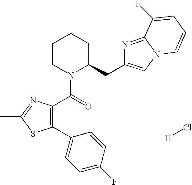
C1(C2=CC=C(F)C=C2)=C(C(N2C(CC3=CN4C(=N3)C(F)=CC=C4)CCCC2)=O)N=C(C)S1.[H]Cl
